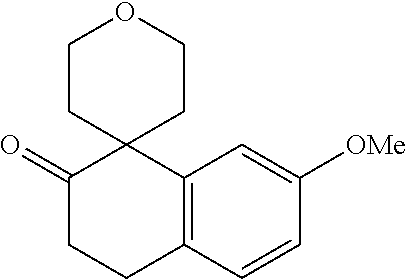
C12=C(C=C([OMe])C=C1)C1(C(=O)CC2)CCOCC1
